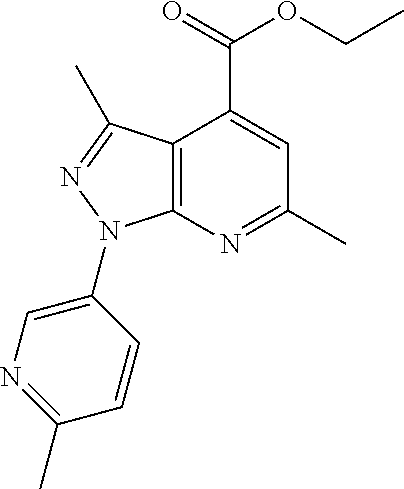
C12=C(N=C(C)C=C1C(=O)OCC)N(C1=CN=C(C)C=C1)N=C2C
